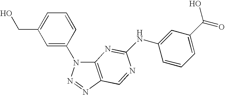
C12=C(N=NN1C1=CC(CO)=CC=C1)C=NC(NC1=CC(C(O)=O)=CC=C1)=N2
